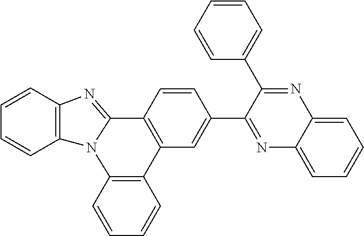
C1=CC2=C(C=C1)N1C(=NC3=C1C=CC=C3)C1=C2C=C(C2=NC3=CC=CC=C3N=C2C2=CC=CC=C2)C=C1
